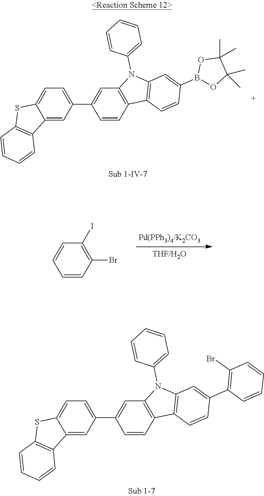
C1=C2C(=CC(C3=CC4=C(C=C3)C3=C(N4C4=CC=CC=C4)C=C(B4OC(C)(C)C(C)(C)O4)C=C3)=C1)C1=C(S2)C=CC=C1.C1=CC=CC(Br)=C1I.C1=C2C(=CC(C3=CC4=C(C=C3)C3=C(N4C4=CC=CC=C4)C=C(C4=C(Br)C=CC=C4)C=C3)=C1)C1=C(S2)C=CC=C1
